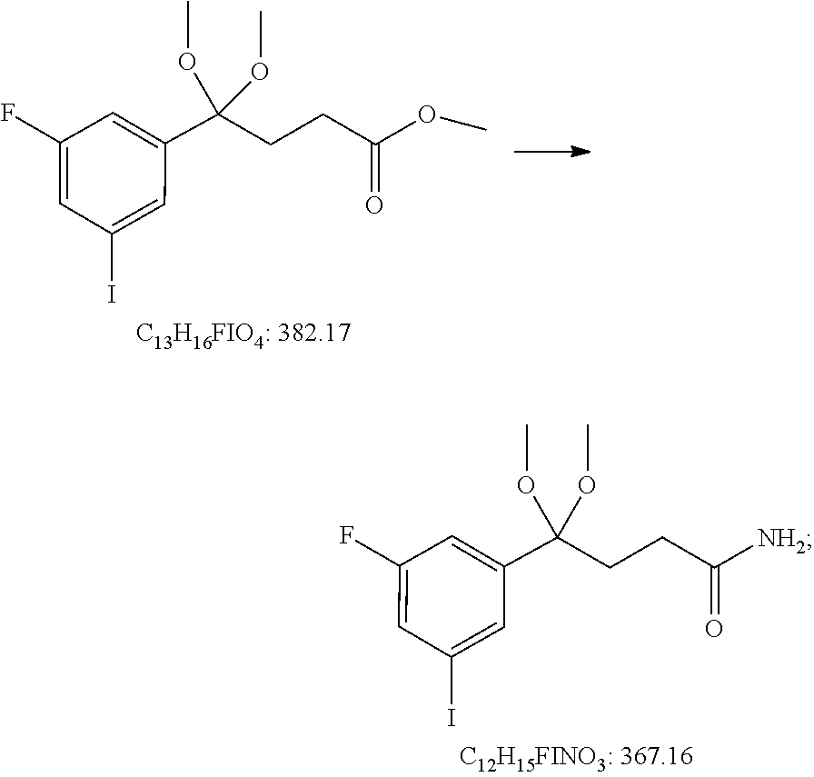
C(CCC(OC)=O)(C1=CC(F)=CC(I)=C1)(OC)OC.C(CCC([NH2])=O)(C1=CC(F)=CC(I)=C1)(OC)OC
